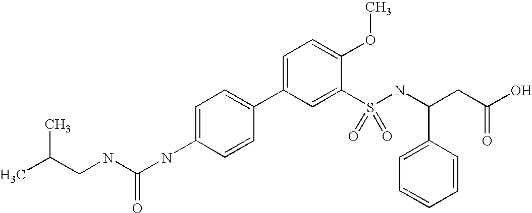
C(CNC(NC1=CC=C(C2=CC=C(OC)C(S(=O)(NC(C3=CC=CC=C3)CC(O)=O)=O)=C2)C=C1)=O)(C)C
